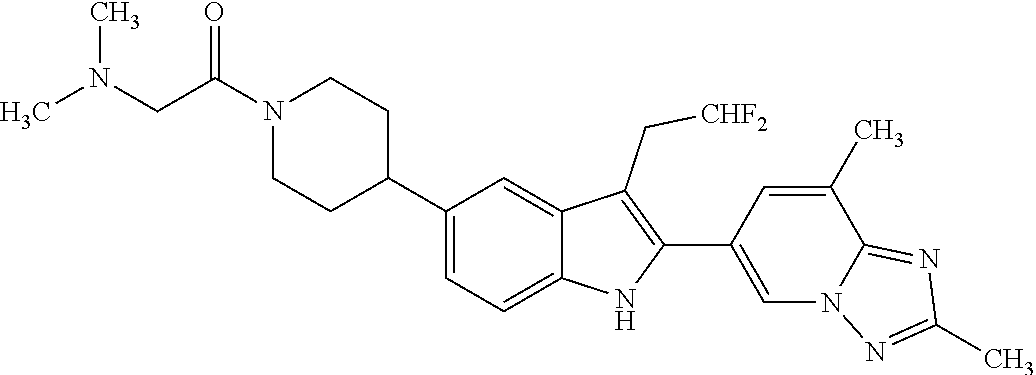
N1(C(CN(C)C)=O)CCC(C2=CC=C3C(=C2)C(C[CHF2])=C(C2=CN4C(=NC(C)=N4)C(C)=C2)N3)CC1
